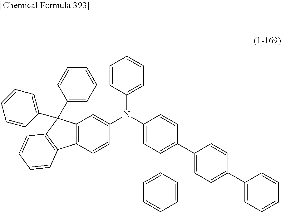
C1=CC(N(C2=CC3=C(C=C2)C2=C(C3(C3=CC=CC=C3)C3=CC=CC=C3)C=CC=C2)C2=CC=CC=C2)=CC=C1C1=CC=C(C2=CC=CC=C2)C=C1.C1=CC=CC=C1
